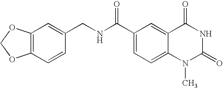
C12=C(C=CC(CNC(C3=CC=C4C(=C3)C(=O)NC(=O)N4C)=O)=C1)OCO2
